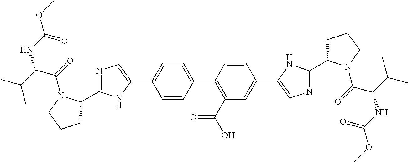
C1(C2=CN=C(C3CCCN3C(C(NC(OC)=O)C(C)C)=O)N2)=CC=C(C2=C(C(O)=O)C=C(C3=CN=C(C4CCCN4C(=O)C(C(C)C)NC(OC)=O)N3)C=C2)C=C1
